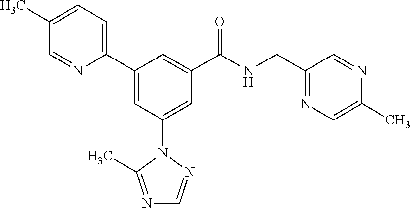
C1(C2=CC(N3N=CN=C3C)=CC(C(NCC3=NC=C(C)N=C3)=O)=C2)=CC=C(C)C=N1
